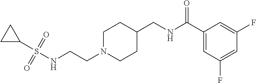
N(CCN1CCC(CNC(C2=CC(F)=CC(F)=C2)=O)CC1)S(C1CC1)(=O)=O
